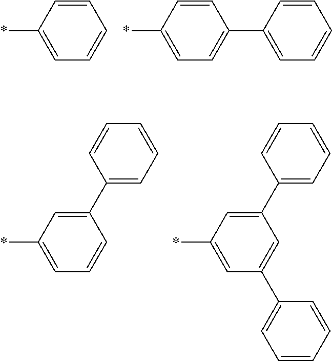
C1(*)=CC=CC=C1.C1(*)=CC=C(C2=CC=CC=C2)C=C1.C1(*)=CC=CC(C2=CC=CC=C2)=C1.C1(*)=CC(C2=CC=CC=C2)=CC(C2=CC=CC=C2)=C1
